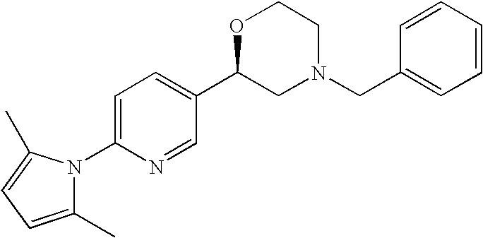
C1=C(N2C(C)=CC=C2C)N=CC(C2CN(CC3=CC=CC=C3)CCO2)=C1
